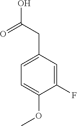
C1(CC(O)=O)=CC=C(OC)C(F)=C1
